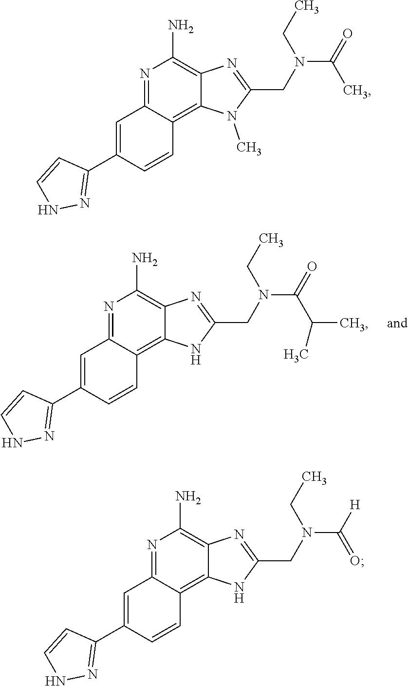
N1=C2C(=C3C(=C1N)N=C(CN(C(=O)C(C)C)CC)N3)C=CC(C1=NNC=C1)=C2.N1=C2C(=C3C(=C1N)N=C(CN(C(=O)C)CC)N3C)C=CC(C1=NNC=C1)=C2.N1=C2C(=C3C(=C1N)N=C(CN(C([H])=O)CC)N3)C=CC(C1=NNC=C1)=C2
